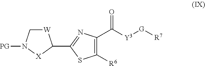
[PG]N1C[W]C(C2=NC(C([Y3][G][R7])=O)=C([R6])S2)[X]1
